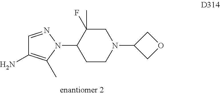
C1(N2N=CC(N)=C2C)CCN(C2COC2)CC1(F)C
